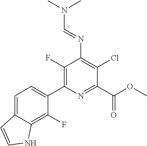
C1=C2C(=C(F)C(C3=C(F)C(N=CN(C)C)=C(Cl)C(C(OC)=O)=N3)=C1)NC=C2
